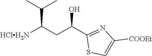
OC(C1=NC([COOEt])=CS1)CC([HClH2N])C(C)C
